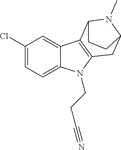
C1(Cl)=CC=C2C(=C1)C1=C(N2CCC#N)CC2N(C)C1CC2
